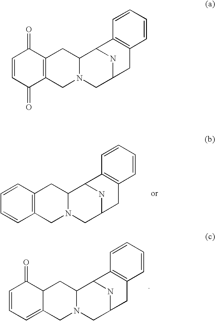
C1=CC(=O)C2=C(C1=O)CC1N(C2)CC2NC1C1=C(C2)C=CC=C1.C1=CC=C2C(C1=O)CC1N(C2)CC2NC1C1=C(C2)C=CC=C1.C1=CC2=C(C=C1)CN1C(C2)C2NC(C1)CC1=C2C=CC=C1
